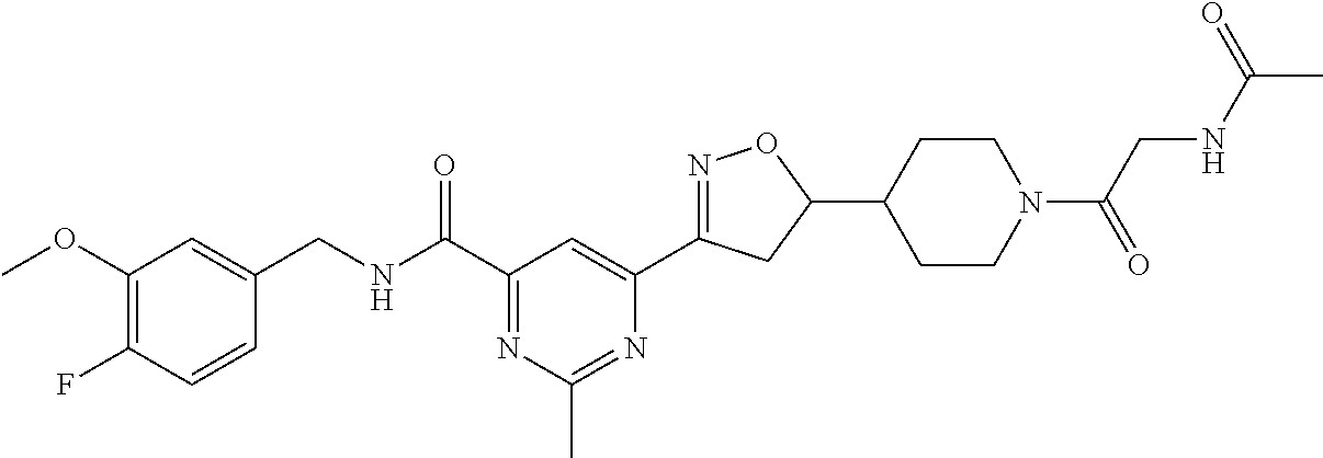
C1(CNC(C2=NC(C)=NC(C3=NOC(C4CCN(C(CNC(C)=O)=O)CC4)C3)=C2)=O)=CC(OC)=C(F)C=C1
